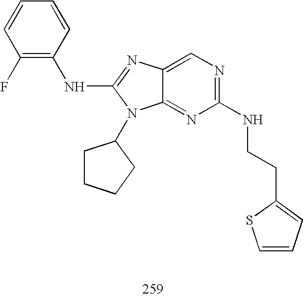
C12=NC(NCCC3=CC=CS3)=NC=C1N=C(NC1=C(F)C=CC=C1)N2C1CCCC1
